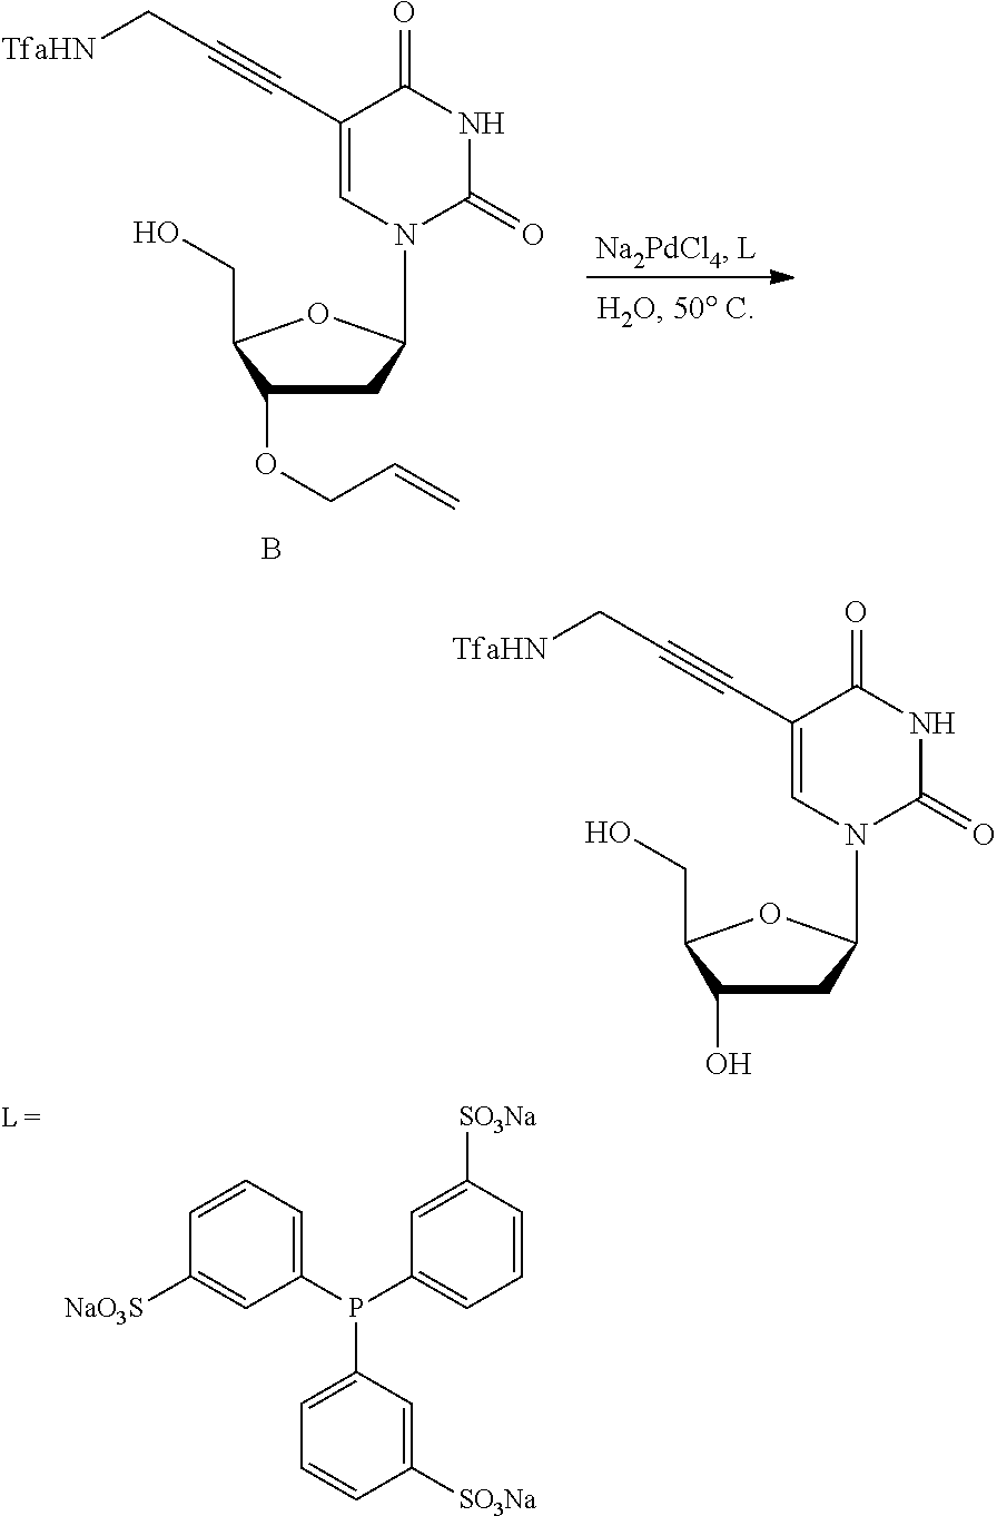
C1C(O)C(CO)OC1N1C(=O)NC(=O)C(C#CC[TfaHN])=C1.C1=CC=C(P(C2=CC=CC([SO3Na])=C2)C2=CC=CC([SO3Na])=C2)C=C1[NaO3S].C1C(OCC=C)C(CO)OC1N1C(=O)NC(=O)C(C#CC[TfaHN])=C1.B
